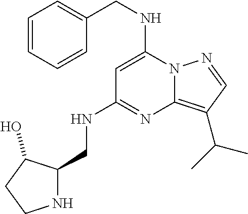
C(NC1=CC(NCC2NCCC2O)=NC2=C(C(C)C)C=NN12)C1=CC=CC=C1
